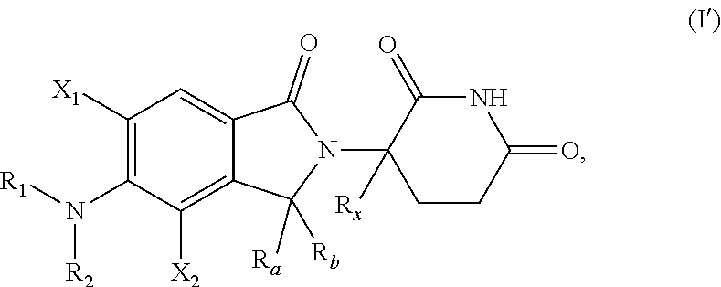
C1([X1])=C(N([R1])[R2])C([X2])=C2C(=C1)C(=O)N(C1([Rx])CCC(=O)NC1=O)C2([Ra])[Rb]
